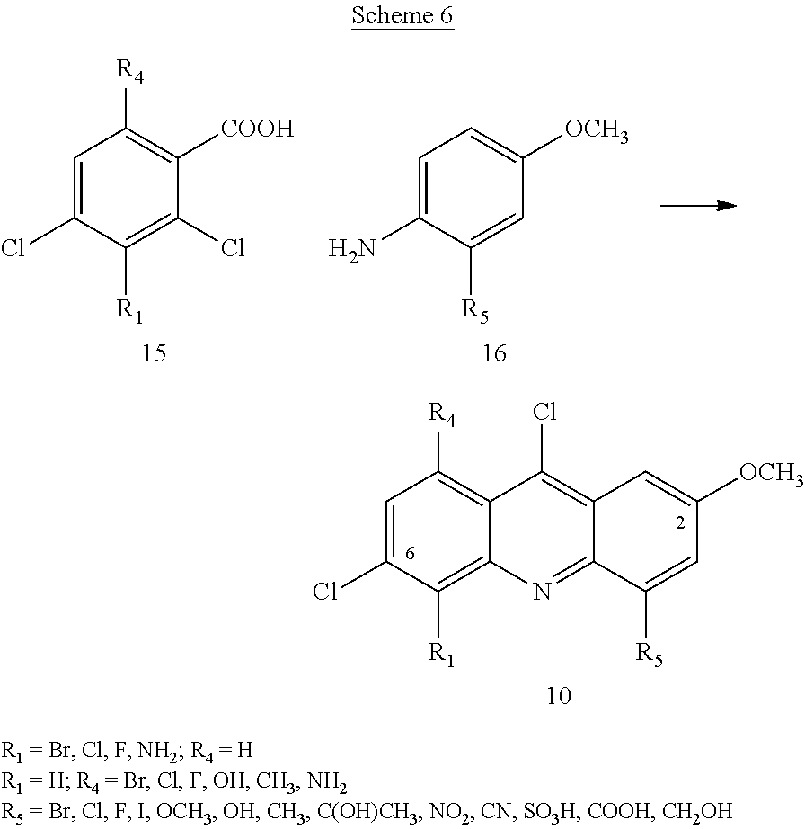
C1=C(Cl)C([R1])=C(Cl)C([COOH])=C1[R4].C1=C(N)C([R5])=CC([OCH3])=C1.C1=C(Cl)C([R1])=C2C(=C1[R4])C(Cl)=C1C(=N2)C([R5])=CC([OCH3])=C1
